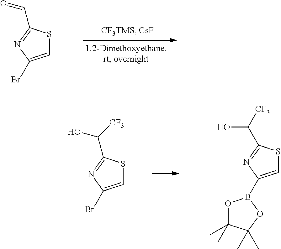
C1=C(Br)N=C(C=O)S1.C1=C(Br)N=C(C(O)[CF3])S1.C1=C(B2OC(C)(C)C(C)(C)O2)N=C(C([CF3])O)S1
